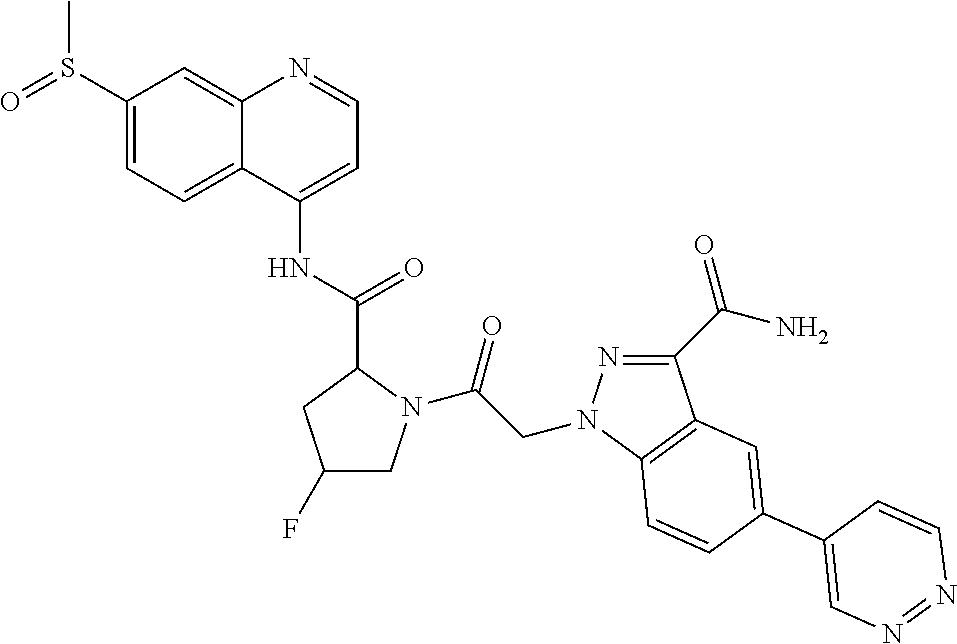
N1=C(C(=O)N)C2=C(N1CC(=O)N1CC(F)CC1C(=O)NC1=CC=NC3=CC(S(=O)C)=CC=C13)C=CC(C1=CN=NC=C1)=C2
